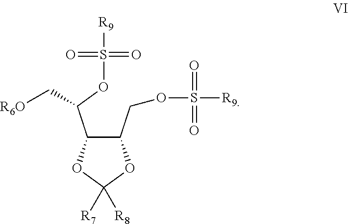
C1(COS([R9])(=O)=O)C(C(OS([R9])(=O)=O)C[R6O])OC([R8])([R7])O1
